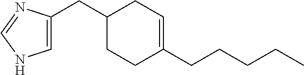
C1=C(CC2CCC(CCCCC)=CC2)N=CN1
